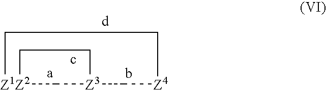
[Z1Z2]12C[Z3](C[Z4]CCCC1)CC2
